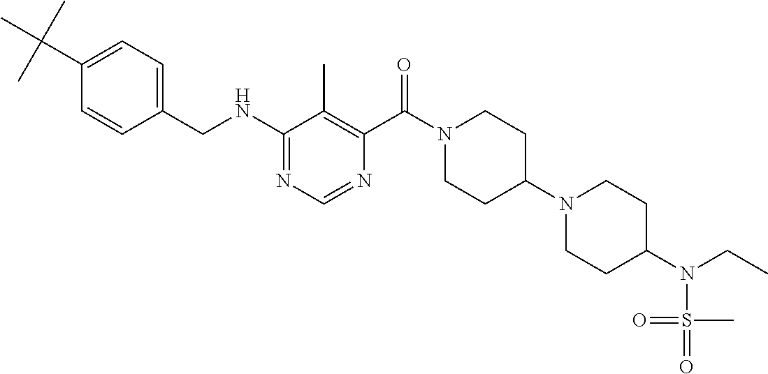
C1(NCC2=CC=C(C(C)(C)C)C=C2)=NC=NC(C(N2CCC(N3CCC(N(CC)S(=O)(=O)C)CC3)CC2)=O)=C1C
